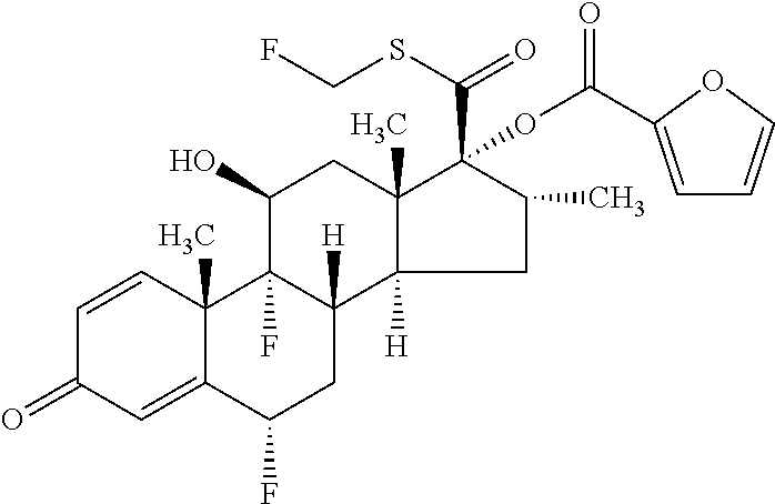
C1=CC2(C)C(=CC1=O)C(F)CC1([H])C2(F)C(O)CC2(C)C1([H])CC(C)C2(C(SCF)=O)OC(=O)C1=CC=CO1
